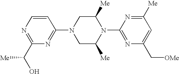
C1=CN=C(C(O)[Me])N=C1N1CC([Me])N(C2=NC(C[OMe])=CC([Me])=N2)C([Me])C1
